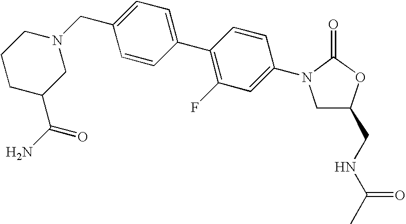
C1(C(N)=O)CN(CC2=CC=C(C3=C(F)C=C(N4C(=O)OC(CNC(C)=O)C4)C=C3)C=C2)CCC1
